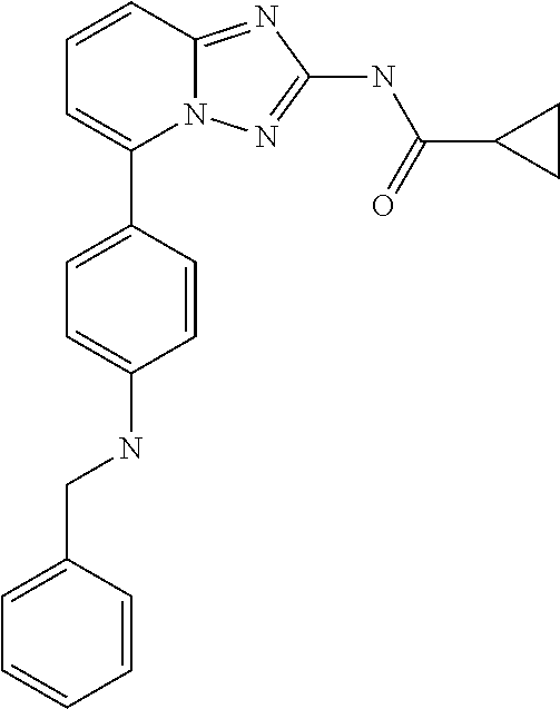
C1=CC(CNC2=CC=C(C3=CC=CC4=NC(NC(C5CC5)=O)=NN34)C=C2)=CC=C1
